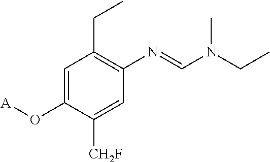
C1=C(O[A])C([CH2F])=CC(N=CN(CC)C)=C1CC
